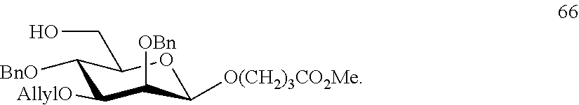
C1([BnO])C([AllylO])C([OBn])C([O(CH2)3CO2Me])OC1CO
